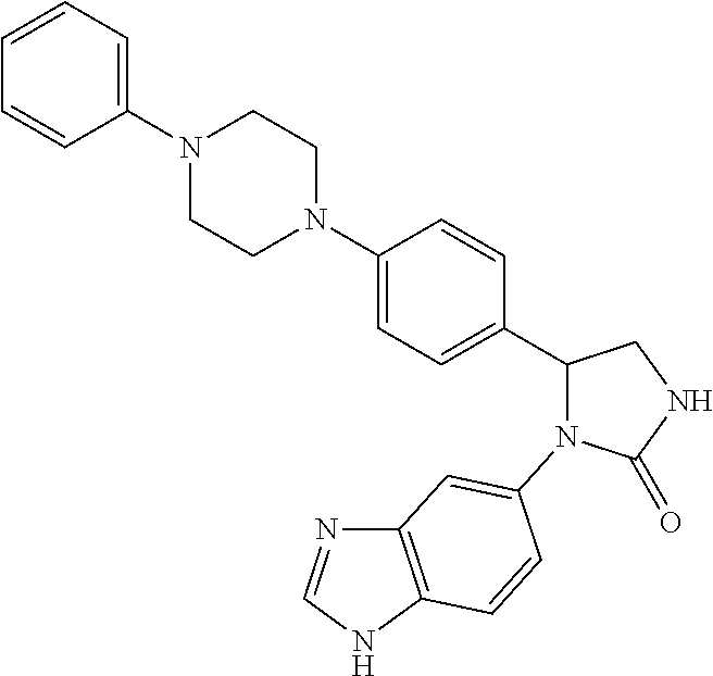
C12=C(NC=N1)C=CC(N1C(=O)NCC1C1=CC=C(N3CCN(C4=CC=CC=C4)CC3)C=C1)=C2
